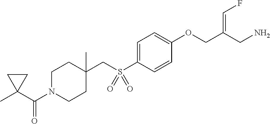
C1=C(S(CC2(C)CCN(C(C3(C)CC3)=O)CC2)(=O)=O)C=CC(OCC(CN)=CF)=C1
